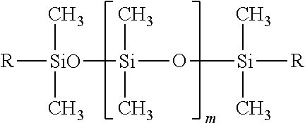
[R][SiO]([Si](O[Si]([R])(C)C)(C)C)(C)C
